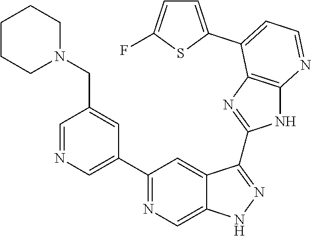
C1=NC=C(C2=NC=C3C(=C2)C(C2=NC4=C(N2)N=CC=C4C2=CC=C(F)S2)=NN3)C=C1CN1CCCCC1
